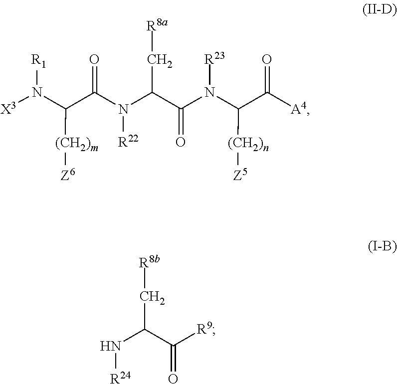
C(N([R22])C(C(N(C(C([A4])=O)[(CH2)n][Z5])[R23])=O)C[R8a])(=O)C(N([X3])[R1])[(CH2)m][Z6].N(C(C([R9])=O)C[R8b])[R24]
